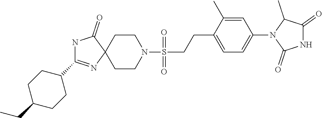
C1(C2=NC3(CCN(S(CCC4=CC=C(N5C(=O)NC(=O)C5C)C=C4C)(=O)=O)CC3)C(=O)N2)CCC(CC)CC1
